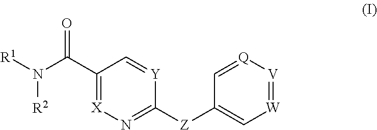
[R1]N([R2])C(C1=[X]N=C([Z]C2=C[W]=[V][Q]=C2)[Y]=C1)=O
